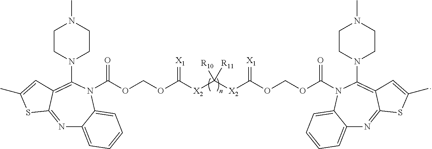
N1=C2C(=C(N3CCN(C)CC3)N(C(OCOC([X2]C([X2]C(OCOC(N3C(N4CCN(C)CC4)=C4C(=NC5=CC=CC=C53)SC(C)=C4)=O)=[X1])([R10])[R11])=[X1])=O)C3=CC=CC=C13)C=C(C)S2
